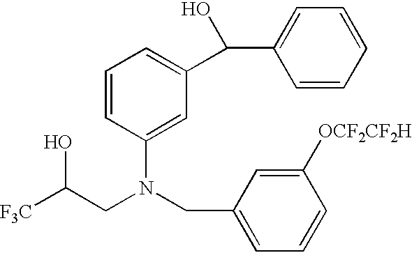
[F3C]C(CN(CC1=CC=CC([OCF2CF2H])=C1)C1=CC(C(C2=CC=CC=C2)O)=CC=C1)O
